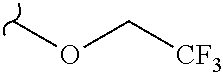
COC[CF3]
